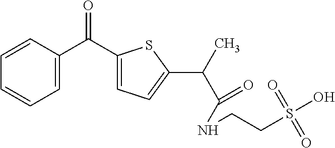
C1=C(C(C2=CC=C(C(C)C(=O)NCCS(O)(=O)=O)S2)=O)C=CC=C1
